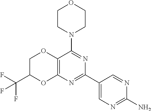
C12=C(N=C(C3=CN=C(N)N=C3)N=C1N1CCOCC1)OC(C(F)(F)F)CO2
